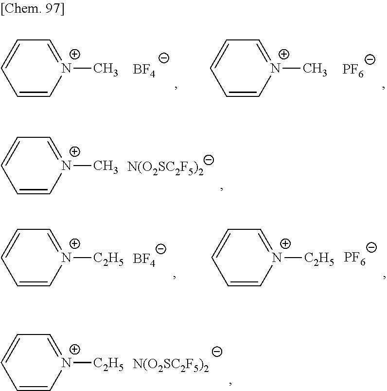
C1=CC=C[N+](C)=C1.[N(O2SC2F5)2].C1=CC=C[N+]([C2H5])=C1.[N(O2SC2F5)2].C1=CC=C[N+](C)=C1.[PF6].C1=CC=C[N+](C)=C1.[BF4].C1=CC=C[N+]([C2H5])=C1.[PF6].C1=CC=C[N+]([C2H5])=C1.[BF4]
